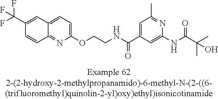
C12=CC=C(OCCNC(C3=CC(C)=NC(NC(=O)C(C)(C)O)=C3)=O)N=C1C=CC(C(F)(F)F)=C2
